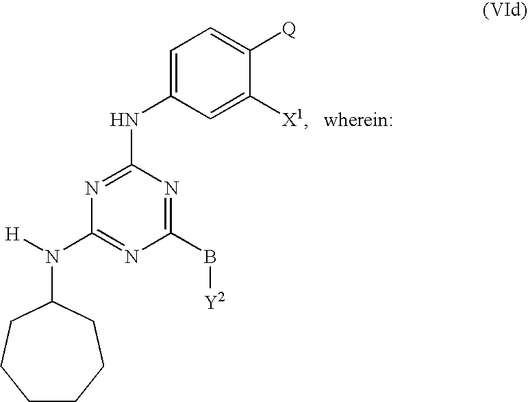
N1=C(NC2=CC=C([Q])C([X1])=C2)N=C(B[Y2])N=C1N([H])C1CCCCCC1
